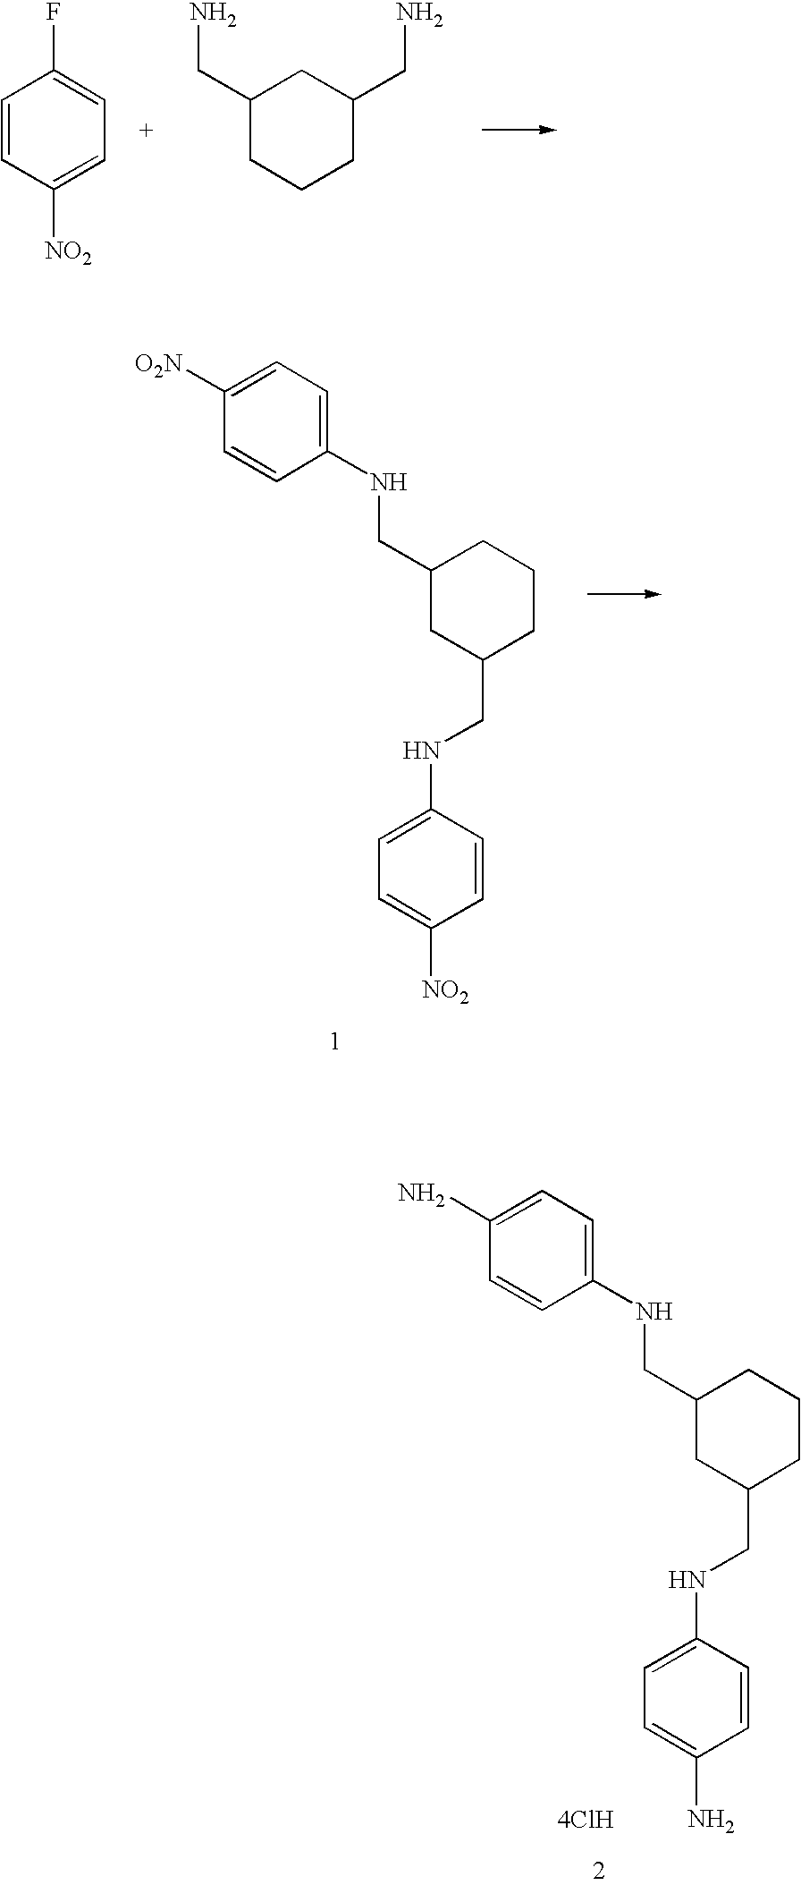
C1=CC([NO2])=CC=C1F.C1(CN)CCCC(CN)C1.C1(NCC2CC(CNC3=CC=C([NO2])C=C3)CCC2)=CC=C([O2N])C=C1.C1(NCC2CC(CNC3=CC=C(N)C=C3)CCC2)=CC=C(N)C=C1.[4ClH]
